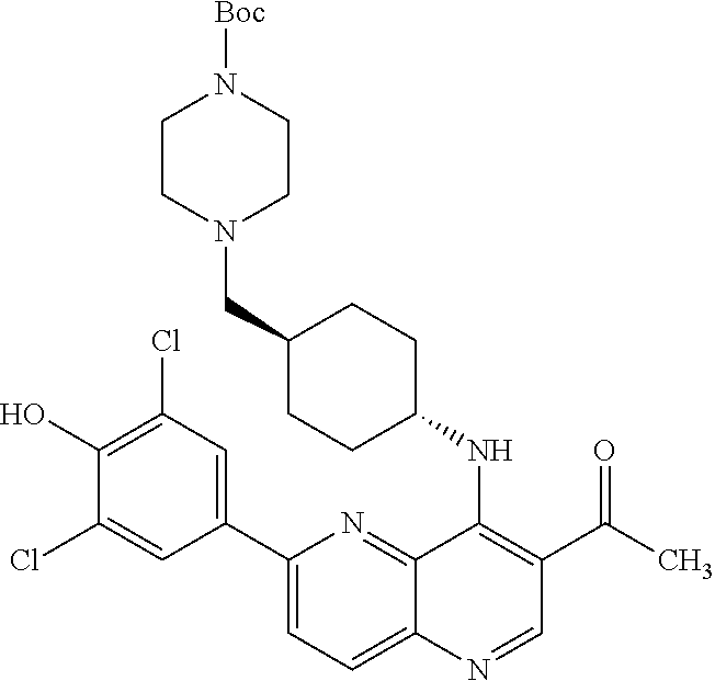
C1(C2=CC(Cl)=C(O)C(Cl)=C2)=CC=C2C(=N1)C(NC1CCC(CN3CCN([Boc])CC3)CC1)=C(C(=O)C)C=N2
